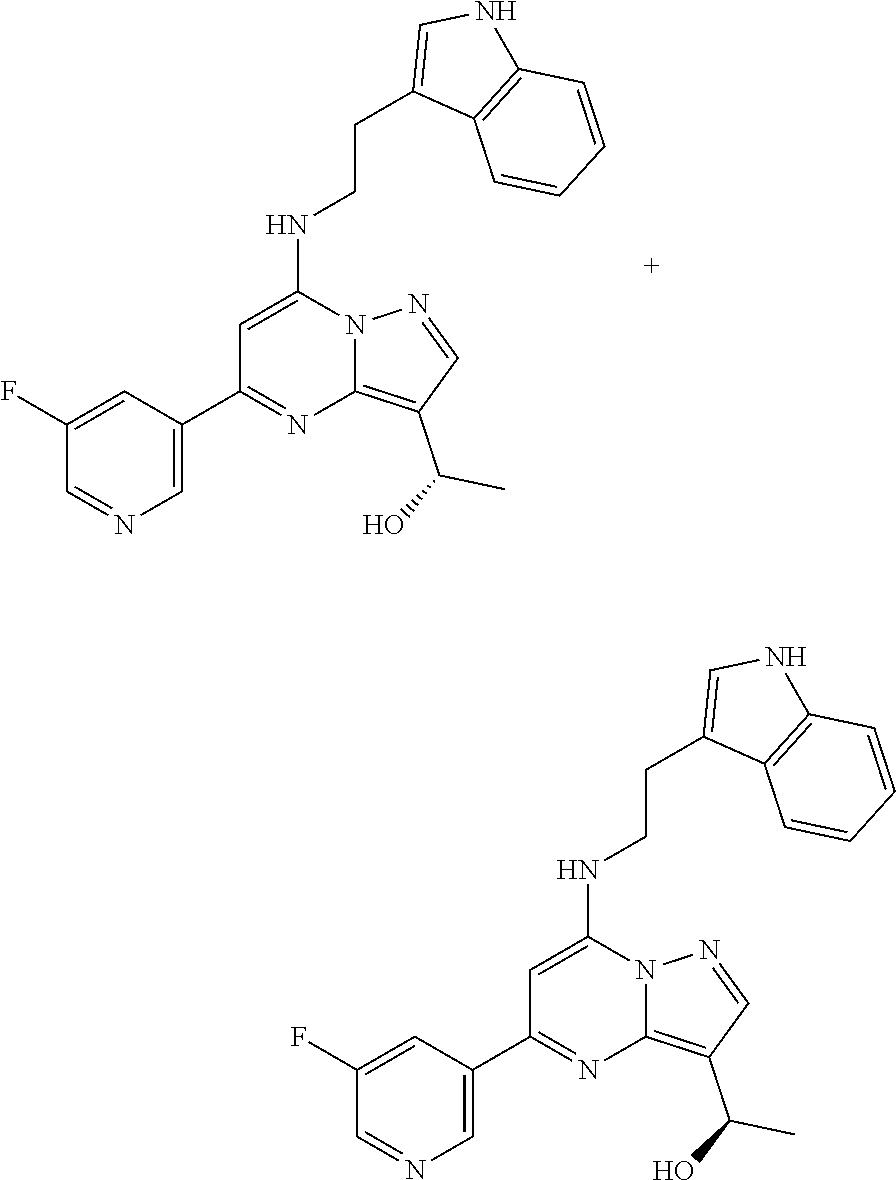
C1=C(C2=NC3=C(C(O)C)C=NN3C(NCCC3=CNC4=C3C=CC=C4)=C2)C=C(F)C=N1.C1=C(C2=NC3=C(C(O)C)C=NN3C(NCCC3=CNC4=C3C=CC=C4)=C2)C=C(F)C=N1
